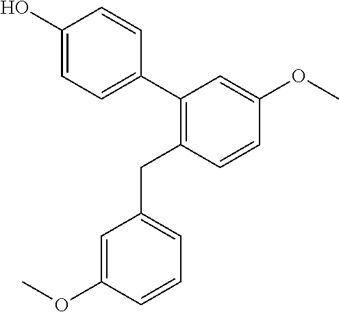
C1(C2=CC=C(O)C=C2)=C(CC2=CC=CC(OC)=C2)C=CC(OC)=C1
